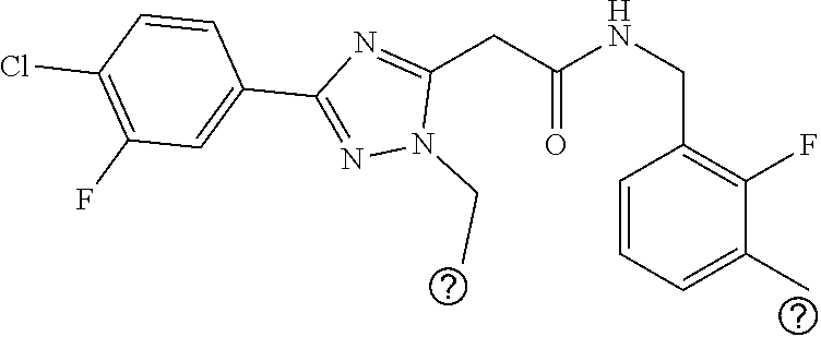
C(C1=C(F)C(C)=CC=C1)NC(CC1=NC(C2=CC(F)=C(Cl)C=C2)=NN1CC)=O
